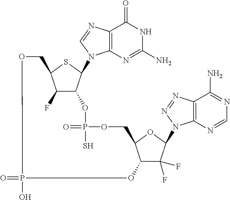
C12=C(N=CN1C1C3C(F)C(S1)COP(O)(=O)OC1C(F)(F)C(N4C5=C(C(N)=NC=N5)N=N4)OC1COP(=O)(S)O3)C(=O)NC(N)=N2
